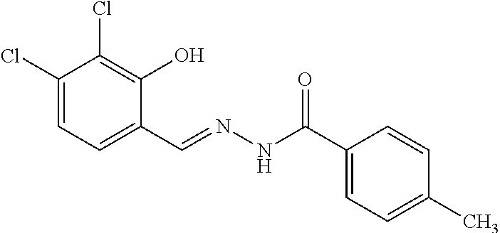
C1(Cl)=CC=C(C=NNC(C2=CC=C(C)C=C2)=O)C(O)=C1Cl
